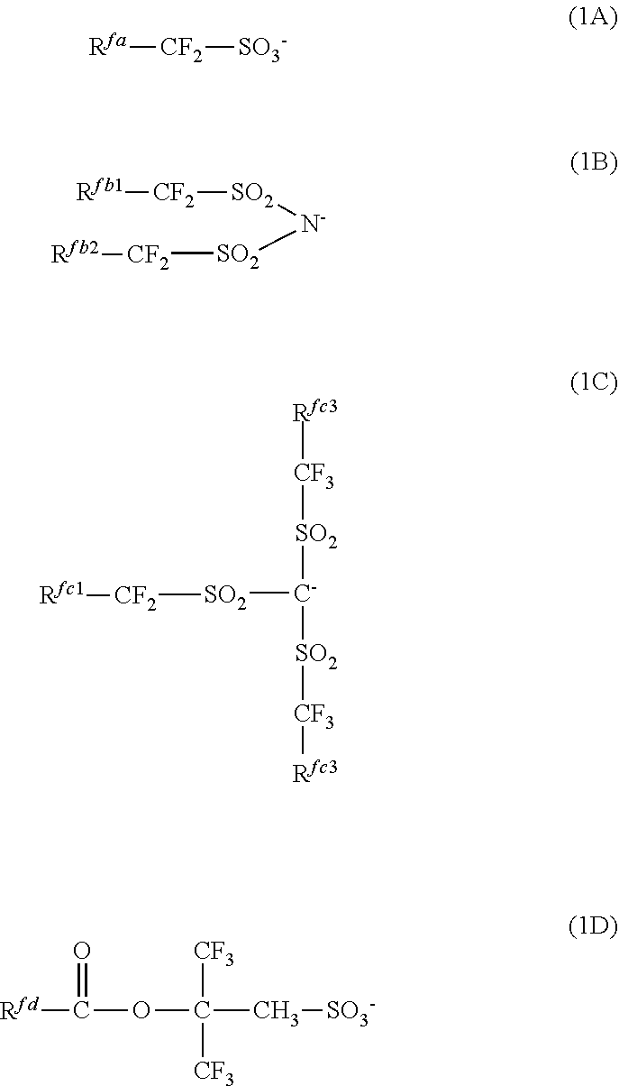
[Rfa][CF2][SO3-].[Rfb1][CF2][SO2][N-][SO2][CF2][Rfb2].[C-]([SO2][CF2][Rfc1])([SO2][CF3][Rfc3])[SO2][CF3][Rfc3].[Rfd]C(OC(C[SO3-])([CF3])[CF3])=O
